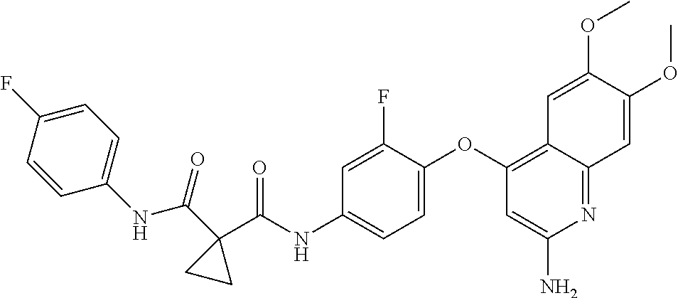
C1=C(OC2=C3C(=NC(N)=C2)C=C(OC)C(OC)=C3)C(F)=CC(NC(C2(C(=O)NC3=CC=C(F)C=C3)CC2)=O)=C1
